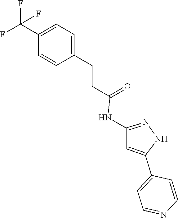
N1=C(NC(CCC2=CC=C(C(F)(F)F)C=C2)=O)C=C(C2=CC=NC=C2)N1
